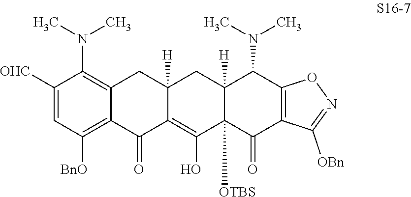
[OHC]C1=CC([BnO])=C2C(=C1N(C)C)CC1([H])C(=C(O)C3([OTBS])C([H])(C1)C(N(C)C)C1=C(C3=O)C([OBn])=NO1)C2=O
